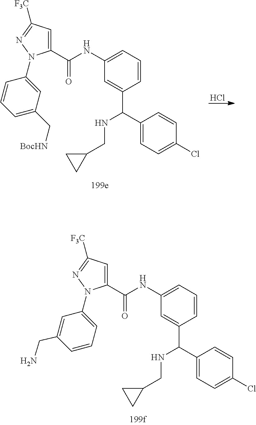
C1(C(C2=CC(NC(C3=CC([F3C])=NN3C3=CC=CC(CN)=C3)=O)=CC=C2)NCC2CC2)=CC=C(Cl)C=C1.Cl.C1(C(C2=CC(NC(C3=CC([F3C])=NN3C3=CC(C[BocHN])=CC=C3)=O)=CC=C2)NCC2CC2)=CC=C(Cl)C=C1
